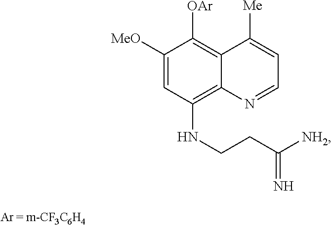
C1([MeO])=CC(NCCC([NH2])=N)=C2C(=C1[OAr])C([Me])=CC=N2
